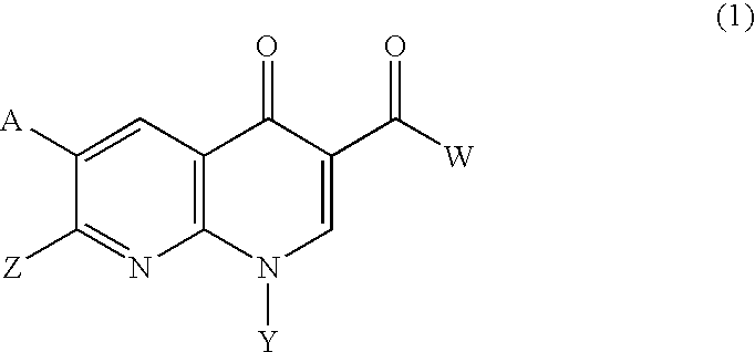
C1([Z])=NC2=C(C=C1[A])C(=O)C(C([W])=O)=CN2[Y]
